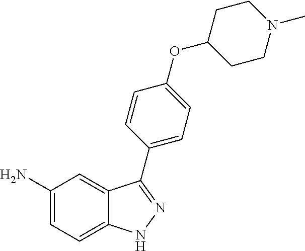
NC1=CC=C2C(=C1)C(C1=CC=C(OC3CCN(C)CC3)C=C1)=NN2
